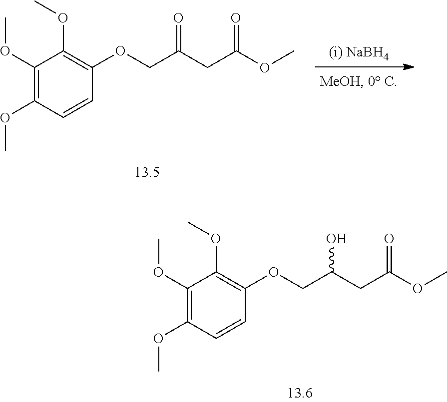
C1(OC)=C(OC)C=CC(OCC(=O)CC(OC)=O)=C1OC.C1(OC)=C(OC)C=CC(OCC(CC(OC)=O)O)=C1OC
